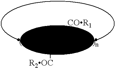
CC(C(C)[COR1])[R2OC]
